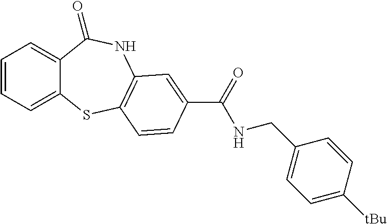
C1=CC=C2C(=C1)C(=O)NC1=C(S2)C=CC(C(=O)NCC2=CC=C([tBu])C=C2)=C1
